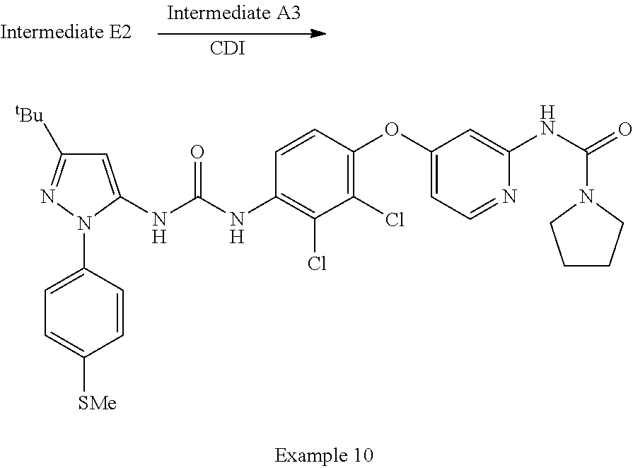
[CDI].C1=C(NC(NC2=C(Cl)C(Cl)=C(OC3=CC=NC(NC(=O)N4CCCC4)=C3)C=C2)=O)N(C2=CC=C([SMe])C=C2)N=C1[tBu]
